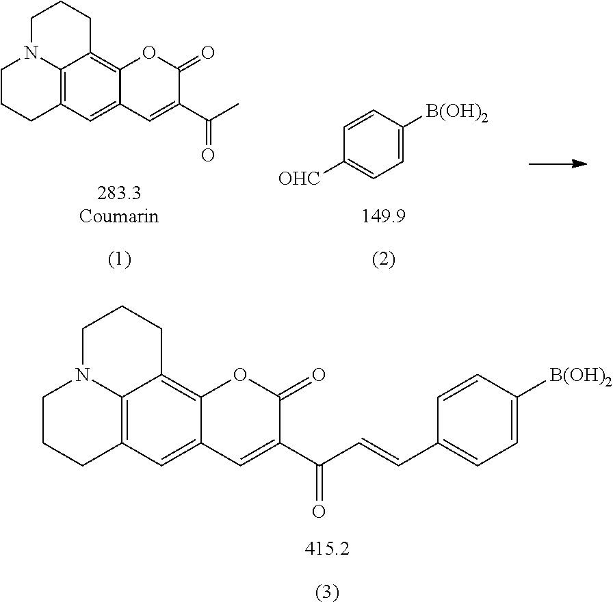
C1CCC2=C3N1CCCC3=C1C(=C2)C=C(C(C)=O)C(=O)O1.[OHC]C1=CC=C([B(OH)2])C=C1.C12=C3C=C4C(=C1CCCN2CCC3)OC(=O)C(C(C=CC1=CC=C([B(OH)2])C=C1)=O)=C4
